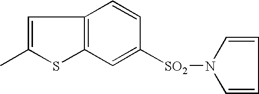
C1=C([SO2]N2C=CC=C2)C=CC2=C1SC(C)=C2
